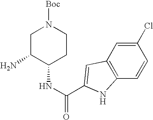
C1(Cl)=CC2=C(C=C1)NC(C(NC1CCN([Boc])CC1N)=O)=C2
